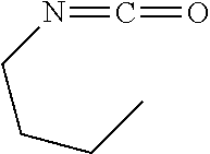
C(CCN=C=O)C
